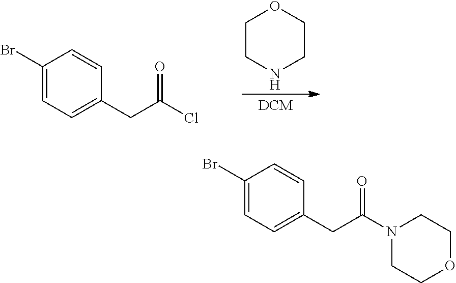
C1(Br)=CC=C(CC(Cl)=O)C=C1.C1CNCCO1.C1(Br)=CC=C(CC(N2CCOCC2)=O)C=C1
